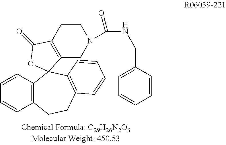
C1C2=C(CN(C(NCC3=CC=CC=C3)=O)C1)C1(OC2=O)C2=C(C=CC=C2)CCC2=C1C=CC=C2
